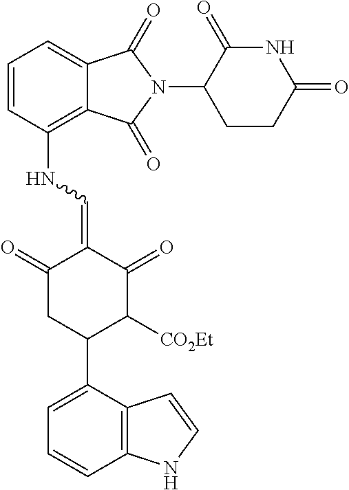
C1=CC(NC=C2C(=O)CC(C3=CC=CC4=C3C=CN4)C([CO2Et])C2=O)=C2C(=C1)C(=O)N(C1CCC(=O)NC1=O)C2=O
